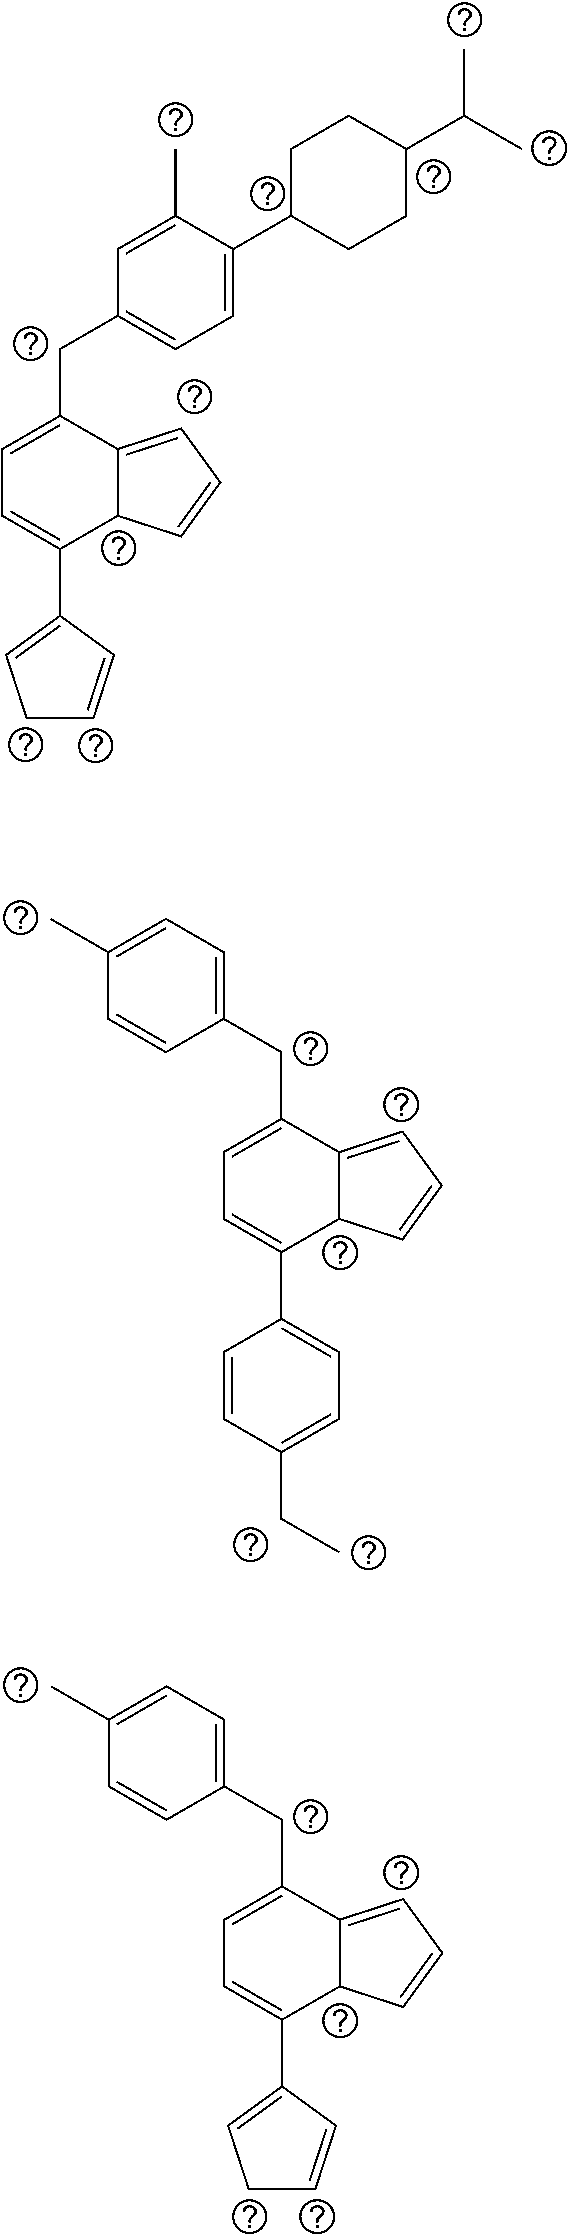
C1C(C2=CC=C(CC3=CC=C(C4=CCC=C4)C4C3=CC=C4)C=C2C)CCC(C(C)C)C1.CC1=CC=C(CC2=CC=C(C3=CC=C(CC)C=C3)C3C2=CC=C3)C=C1.CC1=CC=C(CC2=CC=C(C3=CCC=C3)C3C2=CC=C3)C=C1
